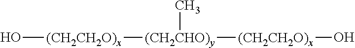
O[(CH2CH2O)x][(CH2CHO)y]([(CH2CH2O)x]O)C
